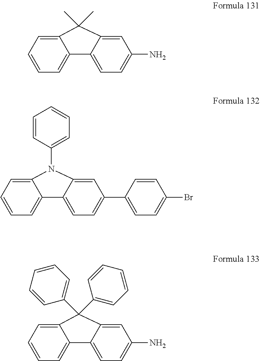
C1=CC=C2C(=C1)C(C)(C)C1=CC(N)=CC=C21.C1=CC=C2C(=C1)N(C1=CC=CC=C1)C1=CC(C3=CC=C(Br)C=C3)=CC=C21.C1=CC=C2C(=C1)C(C1=CC=CC=C1)(C1=CC=CC=C1)C1=CC(N)=CC=C21
